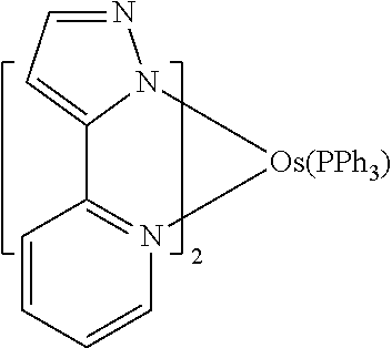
C1=CC=CC2=N1[Os(PPh3)]N1C2=CC=N1
